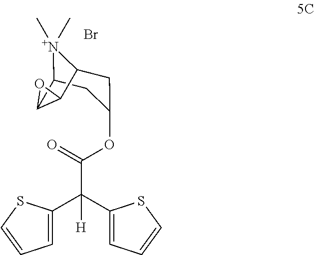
[N+]1(C)(C)C2CC(OC(C(C3=CC=CS3)(C3=CC=CS3)[H])=O)CC1C1C2O1.Br
